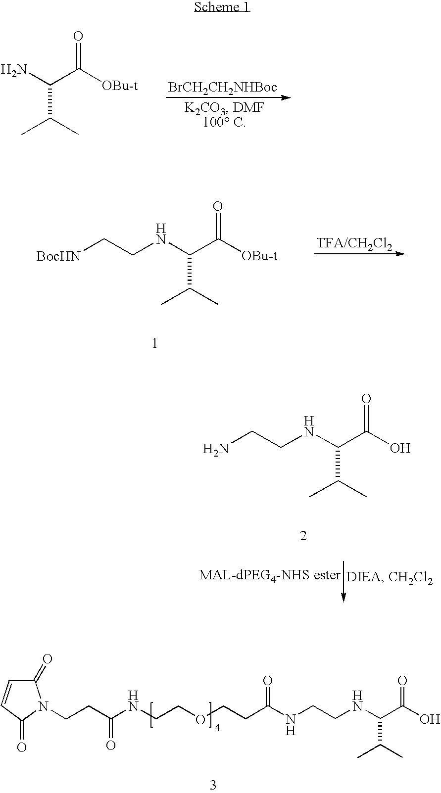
NC(C([OBu-t])=O)C(C)C.[BrCH2CH2NHBoc].N(C(C([OBu-t])=O)C(C)C)CC[BocHN].N(C(C(O)=O)C(C)C)CCN.N(C(C(O)=O)C(C)C)CCNC(CCOCCNC(CCN1C(=O)C=CC1=O)=O)=O
